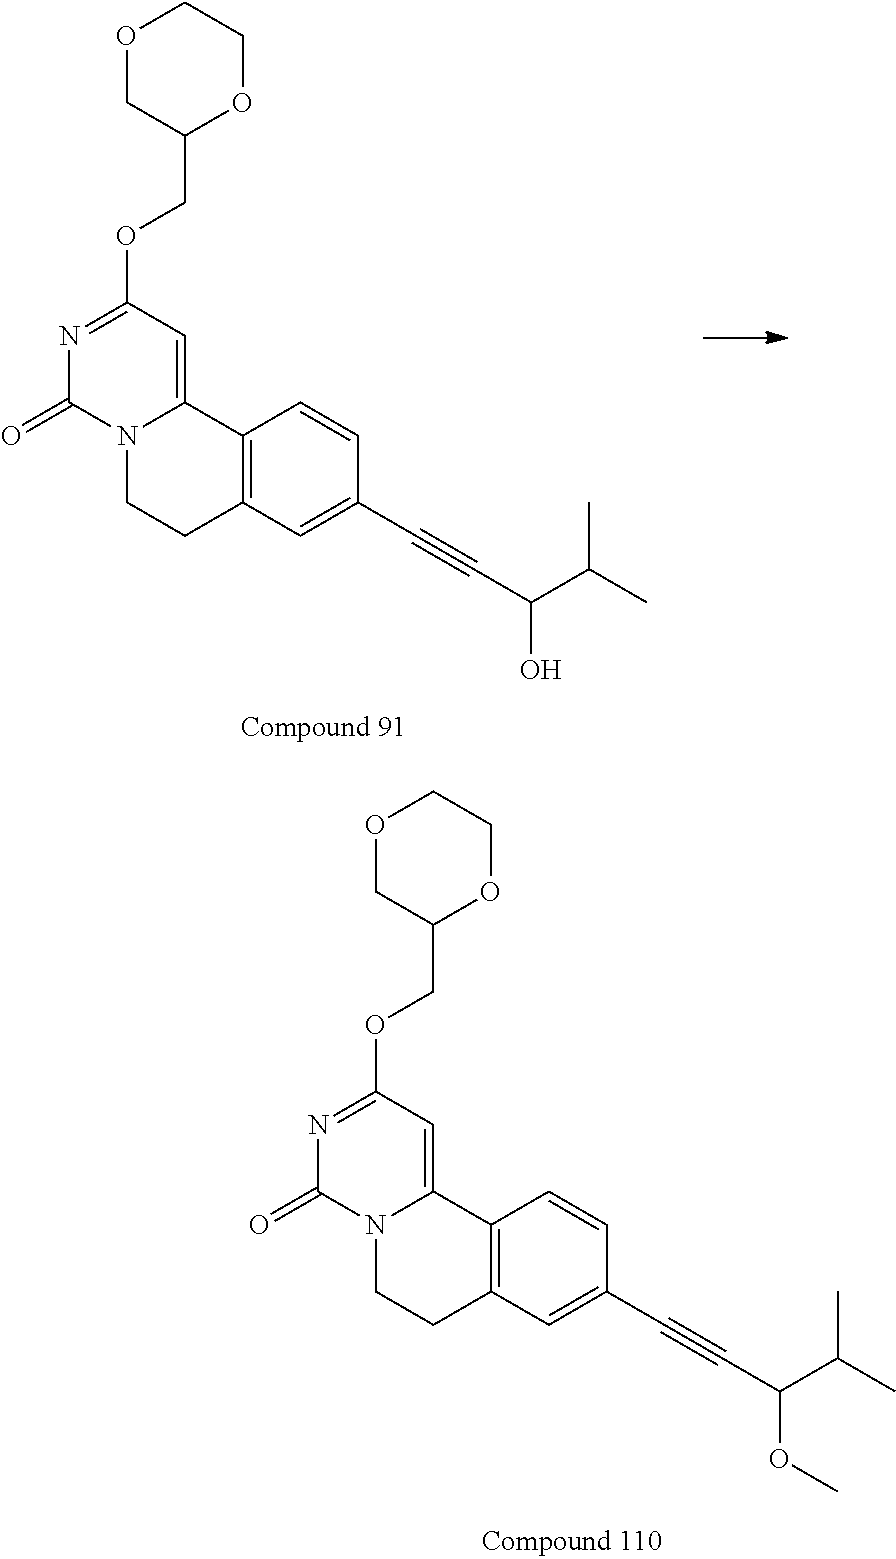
O1CC(COC2=NC(=O)N3C(=C2)C2=C(CC3)C=C(C#CC(O)C(C)C)C=C2)OCC1.O1CC(COC2=NC(=O)N3C(=C2)C2=C(CC3)C=C(C#CC(OC)C(C)C)C=C2)OCC1
